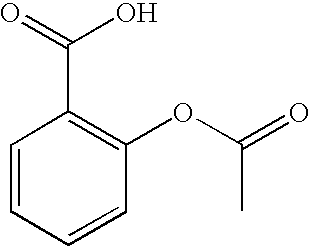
C1=CC=CC(OC(=O)C)=C1C(=O)O
